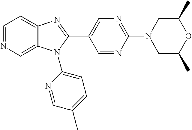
C12=CN=CC=C1N=C(C1=CN=C(N3CC(C)OC(C)C3)N=C1)N2C1=CC=C(C)C=N1
